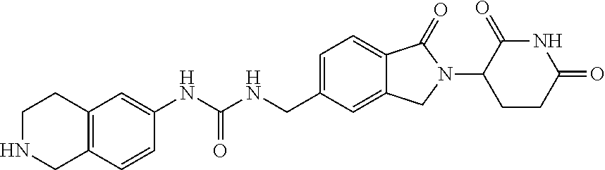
C12=C(CNCC1)C=CC(NC(NCC1=CC=C3C(=C1)CN(C1CCC(=O)NC1=O)C3=O)=O)=C2
